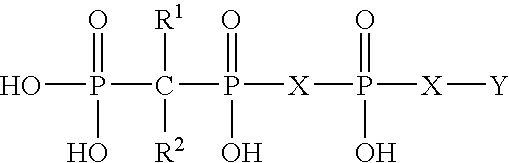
OP(=O)(C([R1])(P([X]P(=O)([X][Y])O)(=O)O)[R2])O
